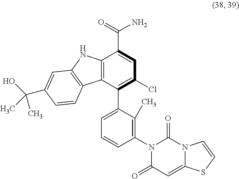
C12=C(C(C3=CC=CC(N4C(=O)C=C5N(C4=O)C=CS5)=C3C)=C(Cl)C=C1C(=O)N)C1=C(N2)C=C(C(O)(C)C)C=C1
